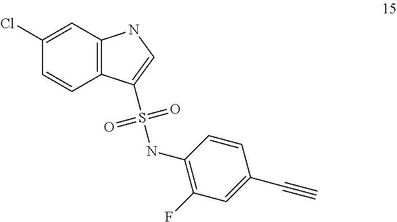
C1=C(Cl)C=CC2=C1NC=C2S(NC1=C(F)C=C(C#C)C=C1)(=O)=O
